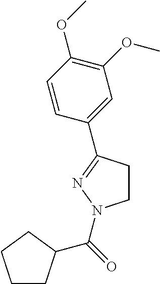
C1CC(C2=CC(OC)=C(OC)C=C2)=NN1C(=O)C1CCCC1
